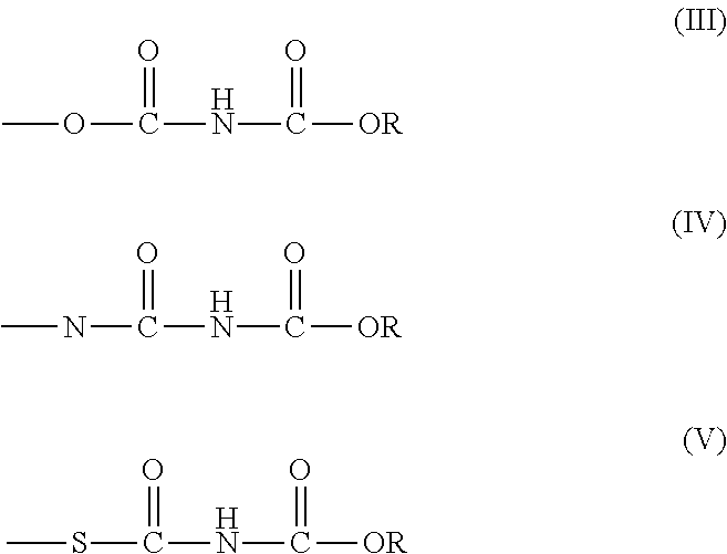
C(NC([OR])=O)(OC)=O.C(NC([OR])=O)(NC)=O.C(NC([OR])=O)(SC)=O
